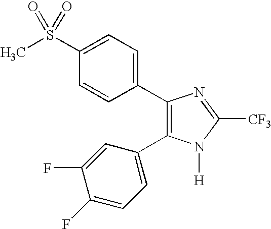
C1=C(S(C)(=O)=O)C=CC(C2=C(C3=CC=C(F)C(F)=C3)N([H])C([CF3])=N2)=C1
